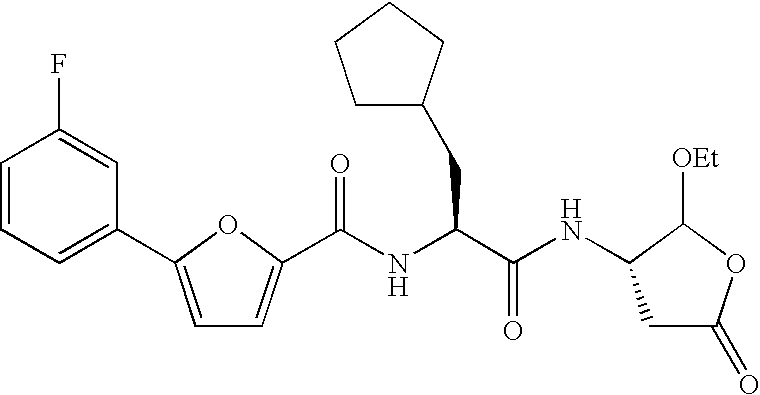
C1=CC=C(C2=CC=C(C(NC(C(NC3CC(=O)OC3[OEt])=O)CC3CCCC3)=O)O2)C=C1F
